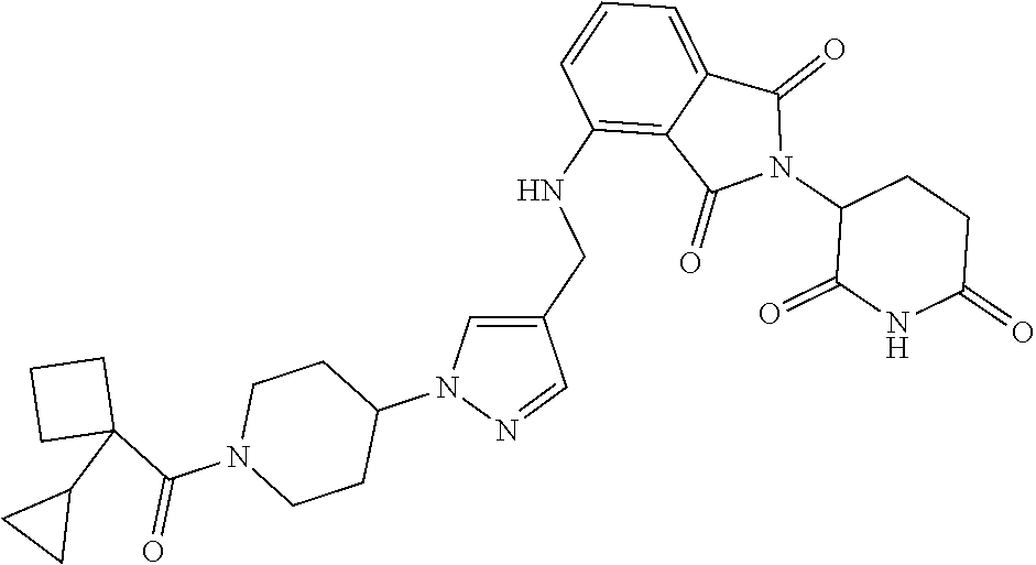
C1(NCC2=CN(C3CCN(C(C4(C5CC5)CCC4)=O)CC3)N=C2)=C2C(=CC=C1)C(=O)N(C1C(=O)NC(=O)CC1)C2=O
